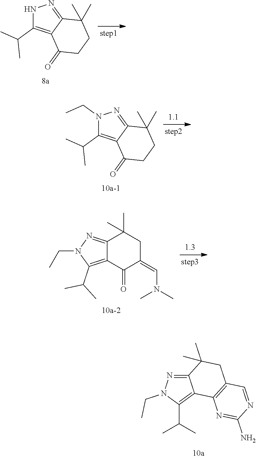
C12=NN(CC)C(C(C)C)=C1C1=C(CC2(C)C)C=NC(N)=N1.N1C(C(C)C)=C2C(=N1)C(C)(C)CCC2=O.N1(CC)C(C(C)C)=C2C(=N1)C(C)(C)CCC2=O.C12=NN(CC)C(C(C)C)=C1C(=O)C(=CN(C)C)CC2(C)C
